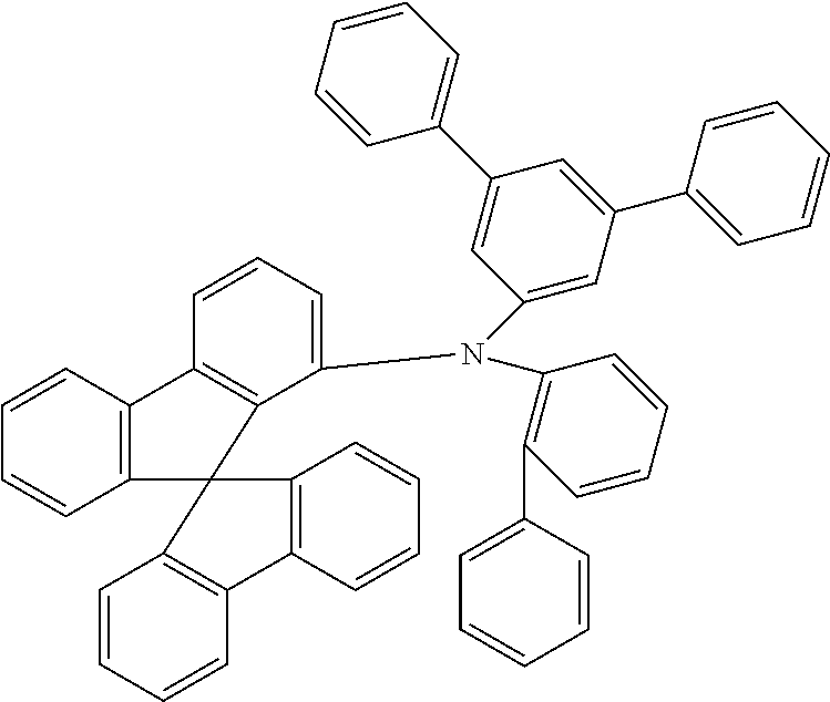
C1=CC2=C(C=C1)C1(C3=C2C=CC=C3N(C2=C(C3=CC=CC=C3)C=CC=C2)C2=CC(C3=CC=CC=C3)=CC(C3=CC=CC=C3)=C2)C2=C(C=CC=C2)C2=C1C=CC=C2
